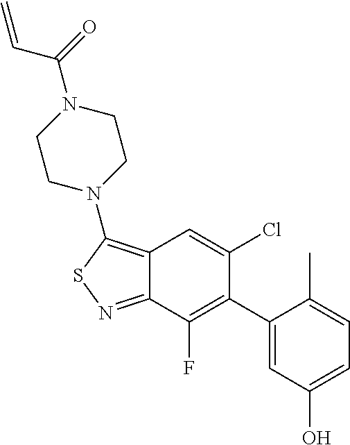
C1(C2=C(F)C3=NSC(N4CCN(C(=O)C=C)CC4)=C3C=C2Cl)=CC(O)=CC=C1C
